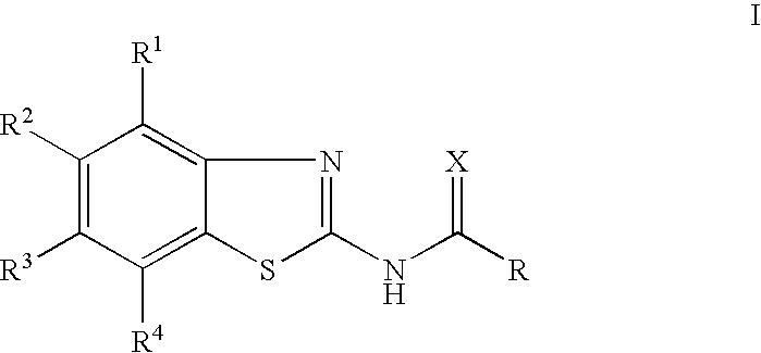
C1([R2])=C([R3])C([R4])=C2C(=C1[R1])N=C(NC(=[X])[R])S2
